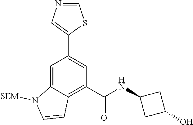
C1=C2C(=C(C(NC3CC(O)C3)=O)C=C1C1=CN=CS1)C=CN2[SEM]
